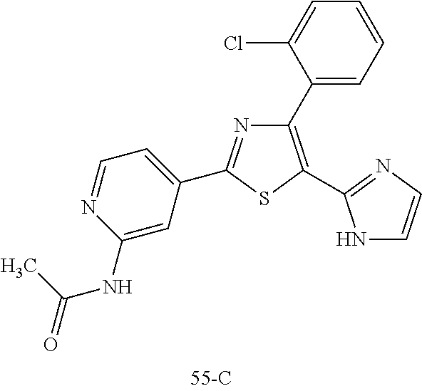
C1(C2=CC=CC=C2Cl)=C(C2=NC=CN2)SC(C2=CC=NC(NC(=O)C)=C2)=N1
